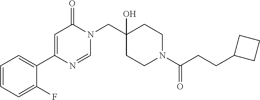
N1(CC2(O)CCN(C(=O)CCC3CCC3)CC2)C(=O)C=C(C2=CC=CC=C2F)N=C1
